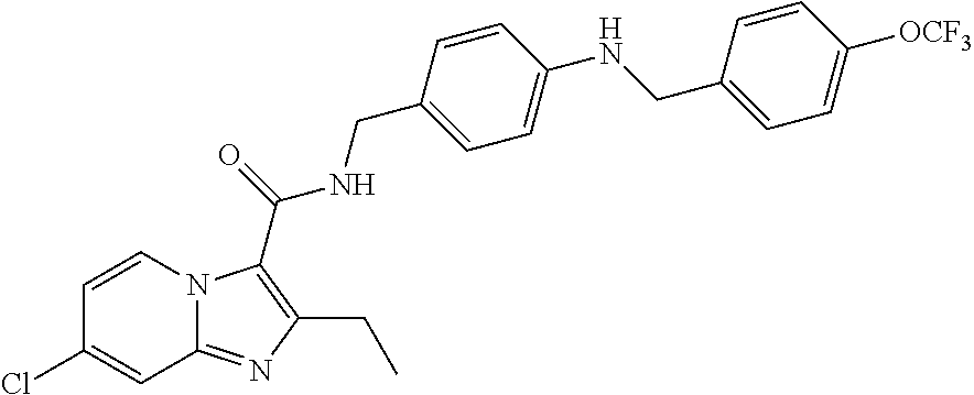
C1=CN2C(=NC(CC)=C2C(=O)NCC2=CC=C(NCC3=CC=C([OCF3])C=C3)C=C2)C=C1Cl
